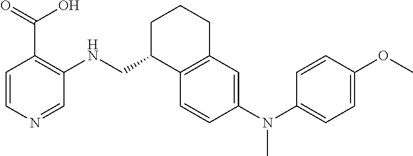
C1=CN=CC(NCC2C3=C(CCC2)C=C(N(C2=CC=C(OC)C=C2)C)C=C3)=C1C(=O)O
